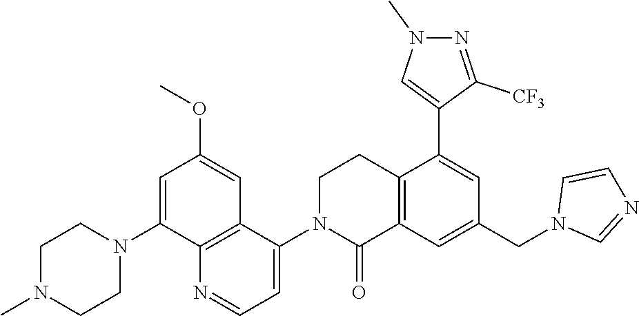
C12=C(C=C(CN3C=NC=C3)C=C1C1=CN(C)N=C1[CF3])C(=O)N(C1=CC=NC3=C1C=C(OC)C=C3N1CCN(C)CC1)CC2
